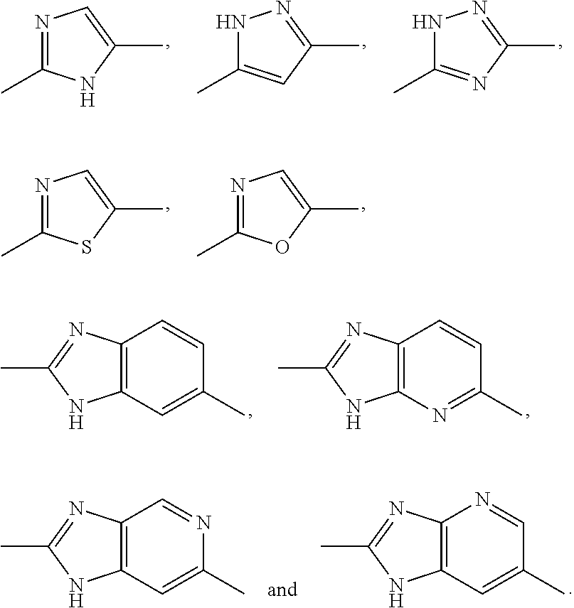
N1=C(C)NC(C)=C1.N1C(C)=CC(C)=N1.N1C(C)=NC(C)=N1.N1=C(C)SC(C)=C1.N1=C(C)OC(C)=C1.C12=C(C=C(C)C=C1)NC(C)=N2.C12=C(N=C(C)C=C1)NC(C)=N2.C12=C(C=C(C)N=C1)NC(C)=N2.C12=C(C=C(C)C=N1)NC(C)=N2
